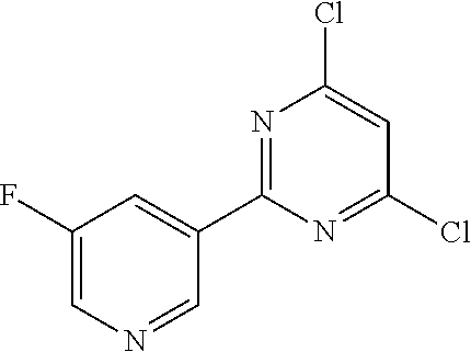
N1=C(C2=CC(F)=CN=C2)N=C(Cl)C=C1Cl
